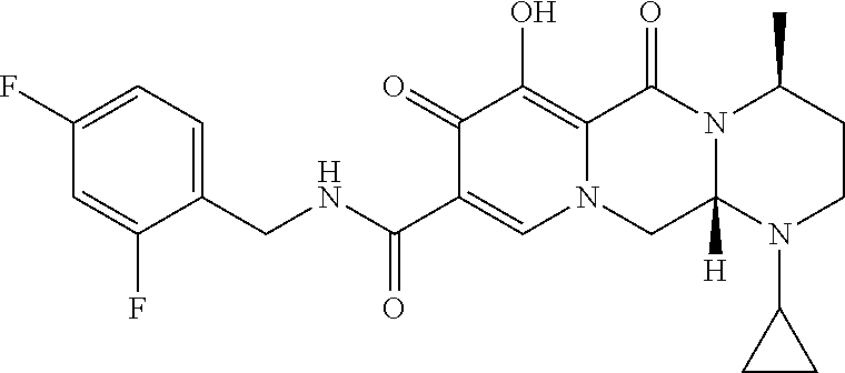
C1(CNC(C2=CN3C(=C(O)C2=O)C(=O)N2C([H])(C3)N(C3CC3)CCC2C)=O)=CC=C(F)C=C1F
